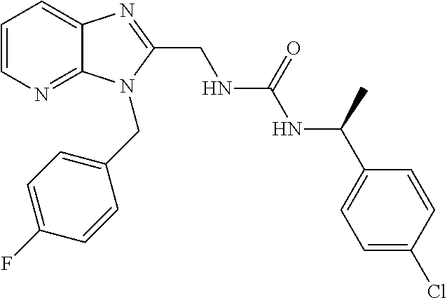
C1=CN=C2C(=C1)N=C(CNC(NC(C1=CC=C(Cl)C=C1)C)=O)N2CC1=CC=C(F)C=C1
